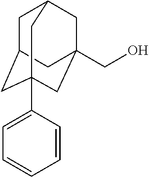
C1C2CC3(C4=CC=CC=C4)CC(CO)(CC1C3)C2
